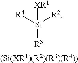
[R4][Si]([R2])([XR1])[R3].[(Si(XR1)(R2)(R3)(R4))]
